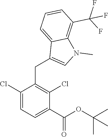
C1(Cl)=CC=C(C(=O)OC(C)(C)C)C(Cl)=C1CC1=CN(C)C2=C(C(F)(F)F)C=CC=C12
